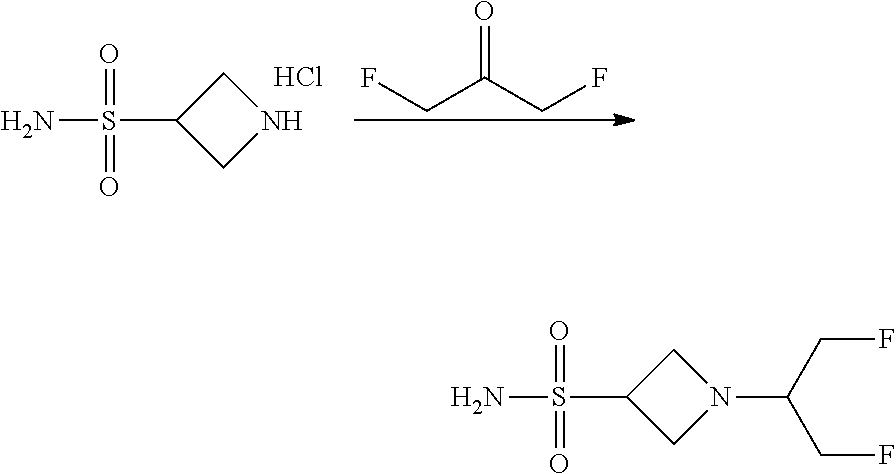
O=S(=O)(C1CN(C(CF)CF)C1)N.O=S(=O)(C1CNC1)N.Cl.O=C(CF)CF
